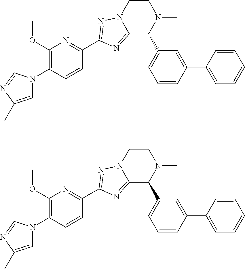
C12=NC(C3=NC(OC)=C(N4C=C(C)N=C4)C=C3)=NN1CCN(C)C2C1=CC=CC(C2=CC=CC=C2)=C1.C12=NC(C3=NC(OC)=C(N4C=C(C)N=C4)C=C3)=NN1CCN(C)C2C1=CC=CC(C2=CC=CC=C2)=C1
